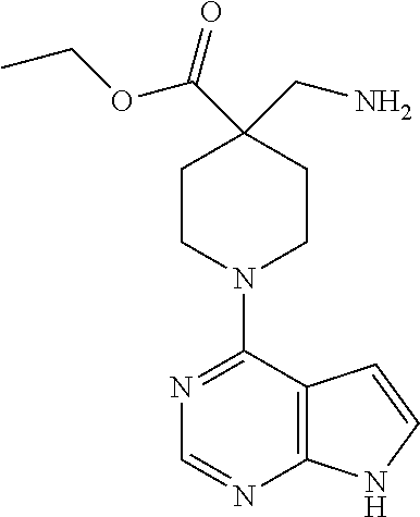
C(C1(CN)CCN(C2=NC=NC3=C2C=CN3)CC1)(=O)OCC
